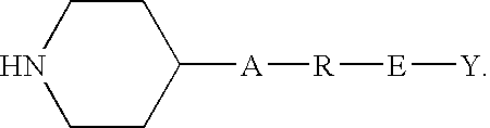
C1CC([A][R][E][Y])CCN1
